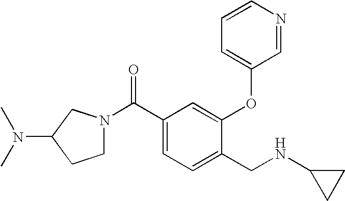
C1(C(=O)N2CCC(N(C)C)C2)=CC=C(CNC2CC2)C(OC2=CC=CN=C2)=C1
